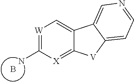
[W]1=C(N)[X]=C2C(=C1)C1=CN=CC=C1[V]2.B
